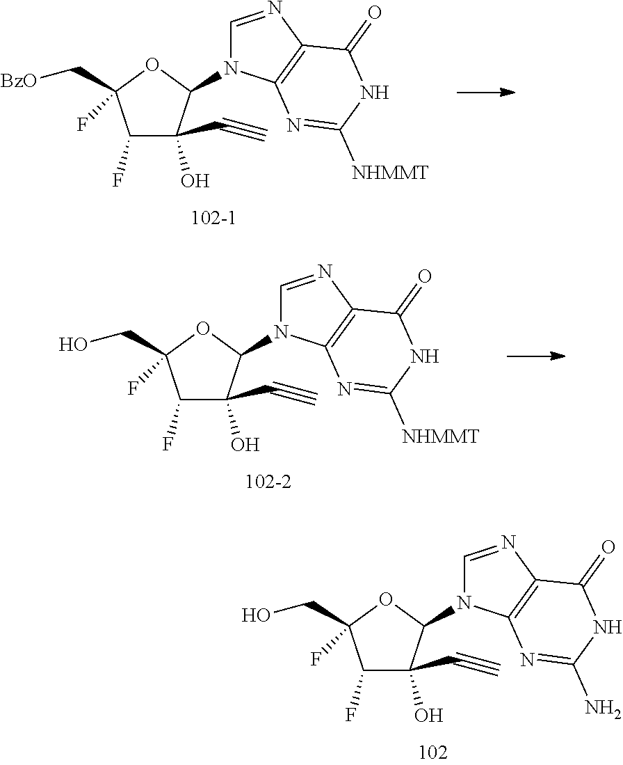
C1(F)C(C#C)(O)C(N2C=NC3=C2N=C(N)NC3=O)OC1(CO)F.C1(F)C(C#C)(O)C(N2C=NC3=C2N=C([NHMMT])NC3=O)OC1(C[BzO])F.C1(F)C(C#C)(O)C(N2C=NC3=C2N=C([NHMMT])NC3=O)OC1(CO)F
